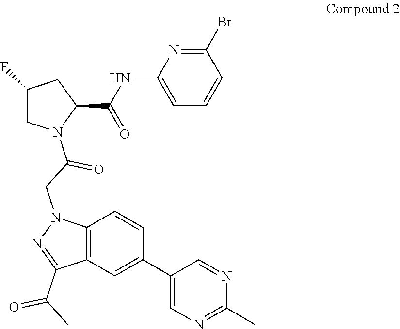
C1(NC(C2CC(F)CN2C(CN2N=C(C(C)=O)C3=C2C=CC(C2=CN=C(C)N=C2)=C3)=O)=O)=CC=CC(Br)=N1
